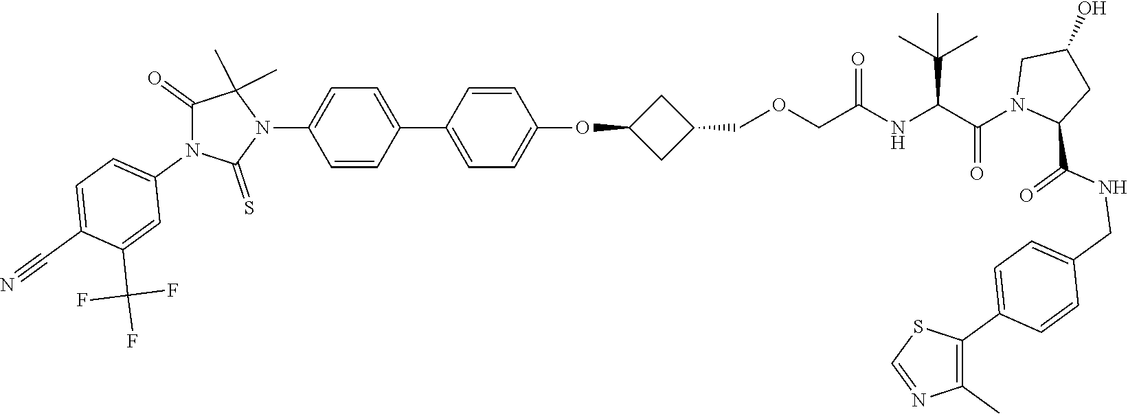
C1(C2=CC=C(OC3CC(COCC(NC(C(N4CC(O)CC4C(NCC4=CC=C(C5=C(C)N=CS5)C=C4)=O)=O)C(C)(C)C)=O)C3)C=C2)=CC=C(N2C(C)(C)C(=O)N(C3=CC=C(C#N)C(C(F)(F)F)=C3)C2=S)C=C1
